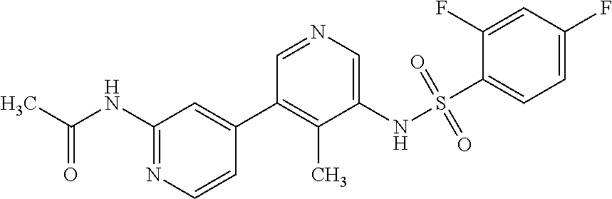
C1(NC(C)=O)=NC=CC(C2=C(C)C(NS(=O)(=O)C3=CC=C(F)C=C3F)=CN=C2)=C1
